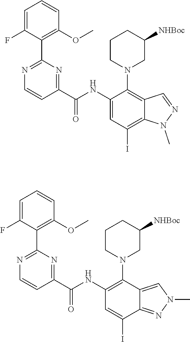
C1=C(F)C(C2=NC=CC(C(NC3=CC(I)=C4C(=C3N3CC([NHBoc])CCC3)C=NN4C)=O)=N2)=C(OC)C=C1.C1=C(F)C(C2=NC=CC(C(NC3=C(N4CC([NHBoc])CCC4)C4=CN(C)N=C4C(I)=C3)=O)=N2)=C(OC)C=C1
